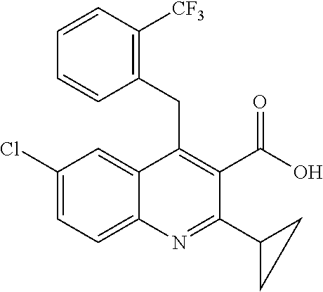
C1(Cl)=CC=C2C(=C1)C(CC1=C([CF3])C=CC=C1)=C(C(O)=O)C(C1CC1)=N2
